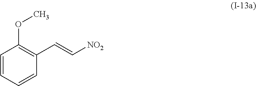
C1=CC=CC(C=C[NO2])=C1OC
